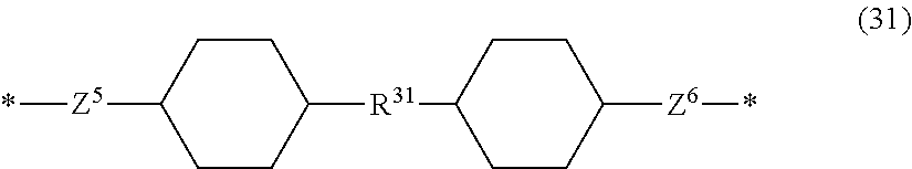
C1([Z5]*)CCC([R31]C2CCC([Z6]*)CC2)CC1
